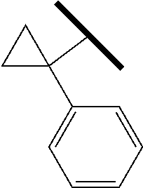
C1CC1(C(C)C)C1=CC=CC=C1
